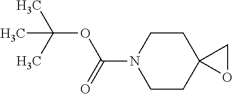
C12(CCN(C(=O)OC(C)(C)C)CC1)OC2
